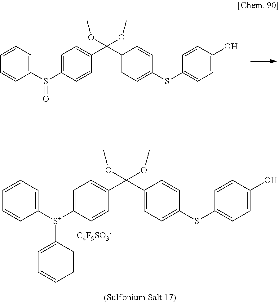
C1=C([S+](C2=CC=CC=C2)C2=CC=CC=C2)C=CC(C(C2=CC=C(SC3=CC=C(O)C=C3)C=C2)(OC)OC)=C1.[C4F9SO3-].C1=C(S(C2=CC=CC=C2)=O)C=CC(C(C2=CC=C(SC3=CC=C(O)C=C3)C=C2)(OC)OC)=C1
